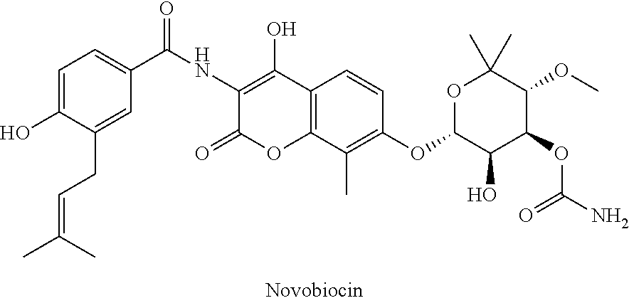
C1=C(O)C(CC=C(C)C)=CC(C(NC2=C(O)C3=C(OC2=O)C(C)=C(OC2C(O)C(OC(N)=O)C(OC)C(C)(C)O2)C=C3)=O)=C1
